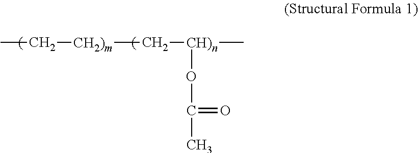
CC[CH2)m]C[CH)n](C)OC(=O)C
